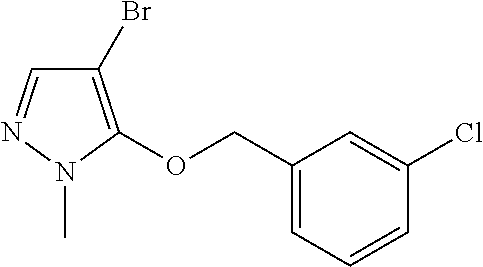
C1=NN(C)C(OCC2=CC=CC(Cl)=C2)=C1Br
